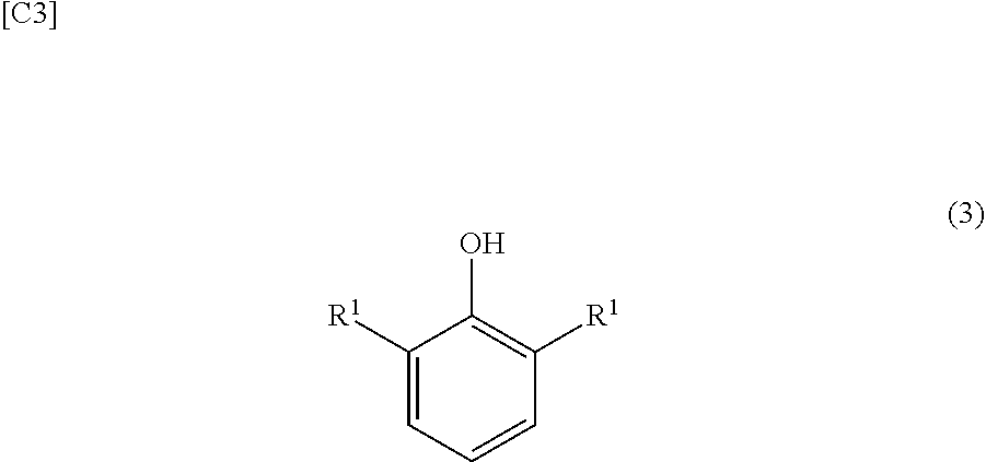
[[C3]].C1([R1])=CC=CC([R1])=C1O
